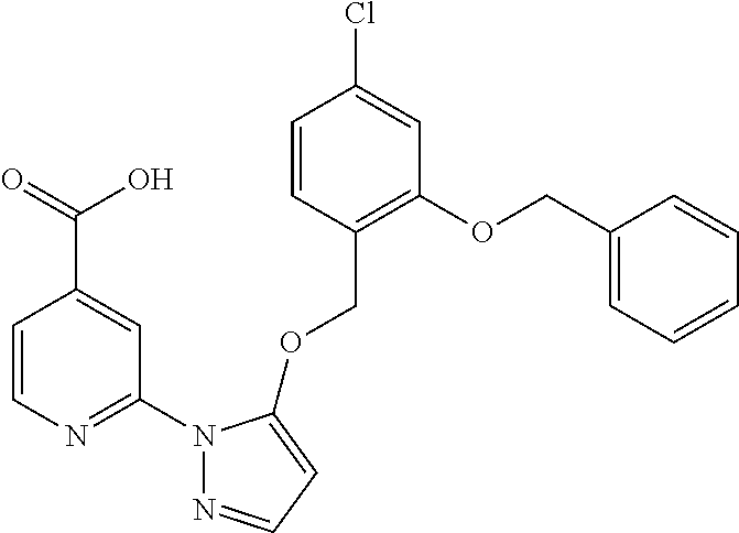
O(C1=C(COC2=CC=NN2C2=NC=CC(C(=O)O)=C2)C=CC(Cl)=C1)CC1=CC=CC=C1
